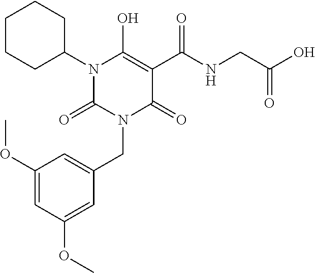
C1(OC)=CC(OC)=CC(CN2C(=O)C(C(NCC(O)=O)=O)=C(O)N(C3CCCCC3)C2=O)=C1
